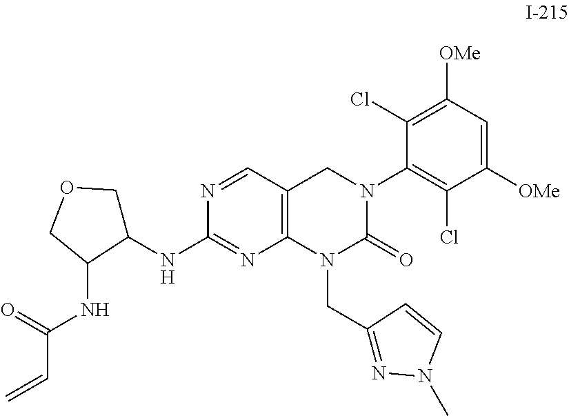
C1(NC2COCC2NC(=O)C=C)=NC2=C(C=N1)CN(C1=C(Cl)C([OMe])=CC([OMe])=C1Cl)C(=O)N2CC1=NN(C)C=C1
